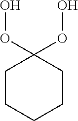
C1CCCCC1(OO)OO
